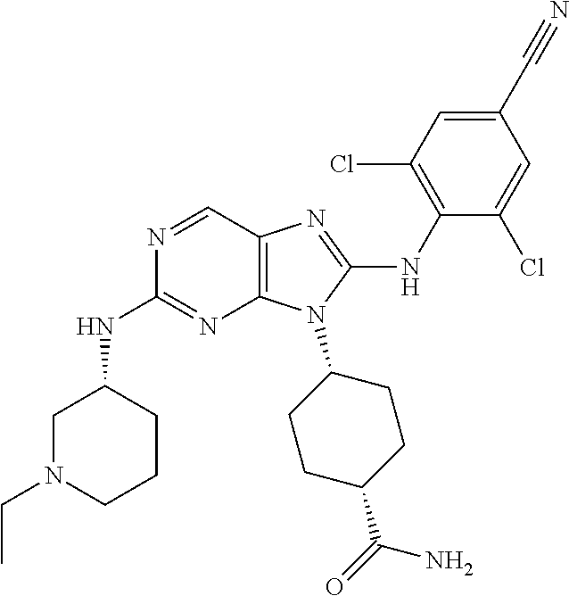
N1=CC2=C(N=C1NC1CN(CC)CCC1)N(C1CCC(C(=O)N)CC1)C(NC1=C(Cl)C=C(C#N)C=C1Cl)=N2
